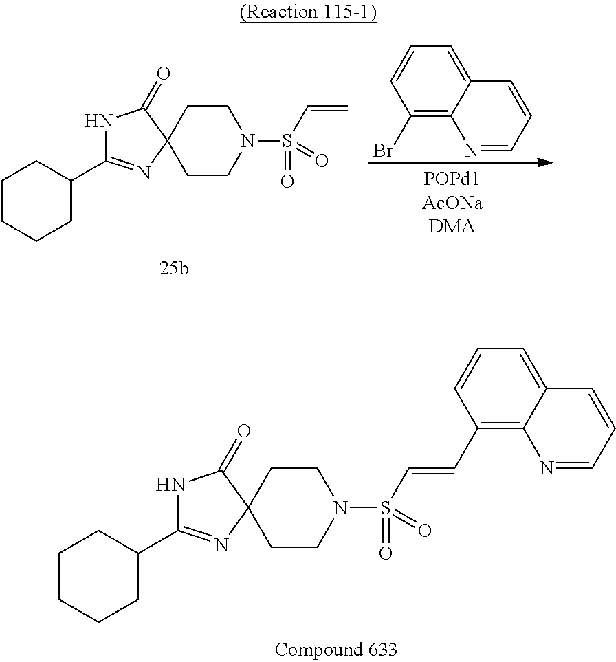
N1C(=O)C2(N=C1C1CCCCC1)CCN(S(=O)(=O)C=CC1=C3C(=CC=C1)C=CC=N3)CC2.N1C(=O)C2(N=C1C1CCCCC1)CCN(S(=O)(=O)C=C)CC2.C1(Br)=C2C(=CC=C1)C=CC=N2
